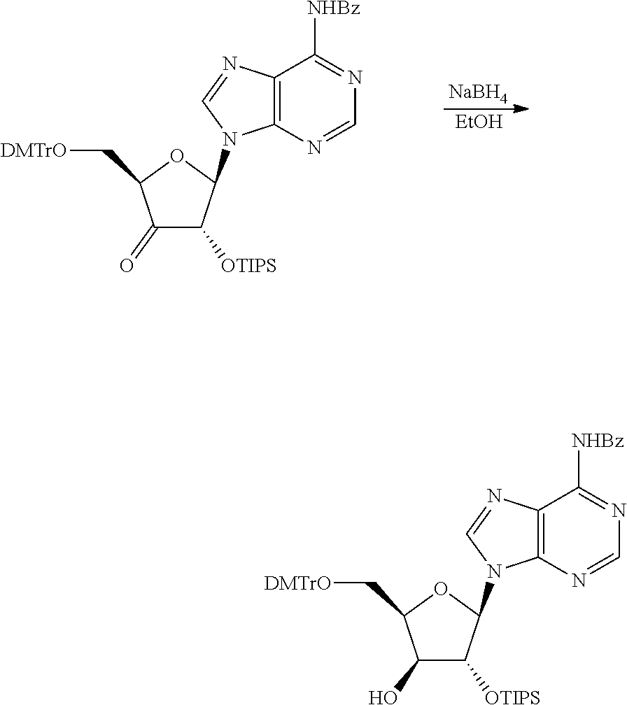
C12=C(N=CN=C1[NHBz])N(C1C([OTIPS])C(O)C(C[DMTrO])O1)C=N2.C12=C(N=CN=C1[NHBz])N(C1C([OTIPS])C(=O)C(C[DMTrO])O1)C=N2.[NaBH4].[EtOH]
